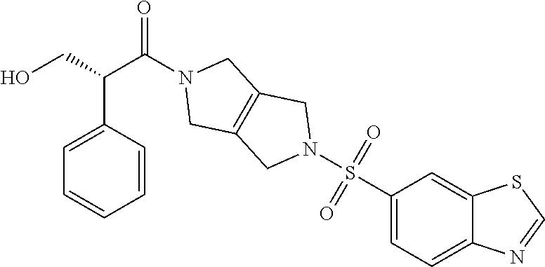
OCC(C(N1CC2=C(C1)CN(S(C1=CC=C3C(=C1)SC=N3)(=O)=O)C2)=O)C1=CC=CC=C1
